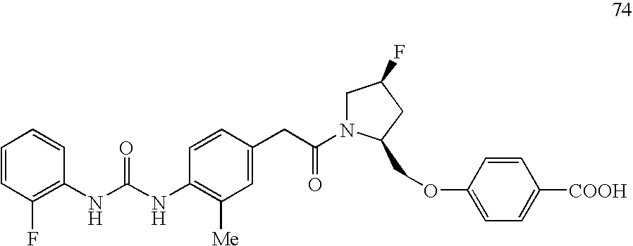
C1=CC(F)=C(NC(NC2=C([Me])C=C(CC(=O)N3CC(F)CC3COC3=CC=C([COOH])C=C3)C=C2)=O)C=C1
